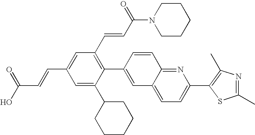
C(C1=CC(C=CC(N2CCCCC2)=O)=C(C2=CC3=CC=C(C4=C(C)N=C(C)S4)N=C3C=C2)C(C2CCCCC2)=C1)=CC(O)=O
